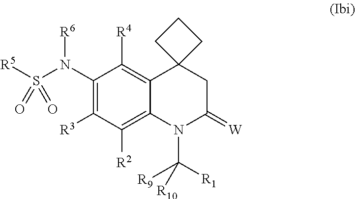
[R5]S(N(C1=C([R3])C([R2])=C2C(=C1[R4])C1(CC(=[W])N2C([R1])([R9])[R10])CCC1)[R6])(=O)=O
